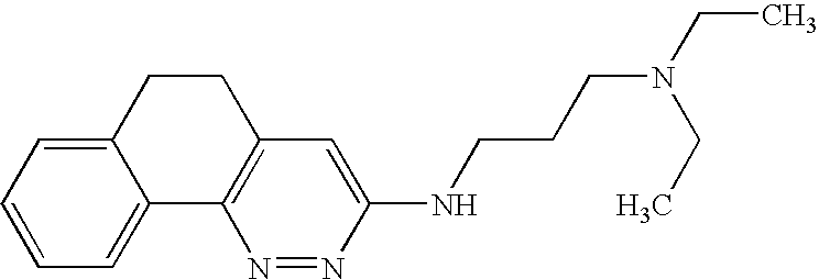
C1=CC=C2C(=C1)C1=C(CC2)C=C(NCCCN(CC)CC)N=N1
